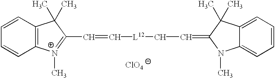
C12=C(C=CC=C1)C(C)(C)C(C=C[L12]CC=C1N(C)C3=CC=CC=C3C1(C)C)=[N+]2C.[ClO4]
